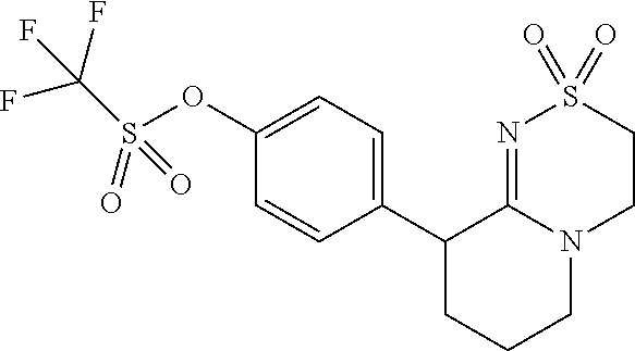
C1(OS(C(F)(F)F)(=O)=O)=CC=C(C2CCCN3C2=NS(=O)(=O)CC3)C=C1
